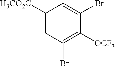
C1([H3CO2C])=CC(Br)=C([OCF3])C(Br)=C1
